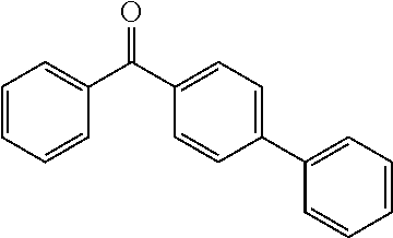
C1=CC=CC(C(C2=CC=C(C3=CC=CC=C3)C=C2)=O)=C1
